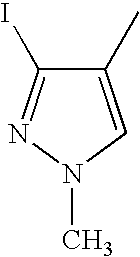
C1(C)=CN(C)N=C1I
